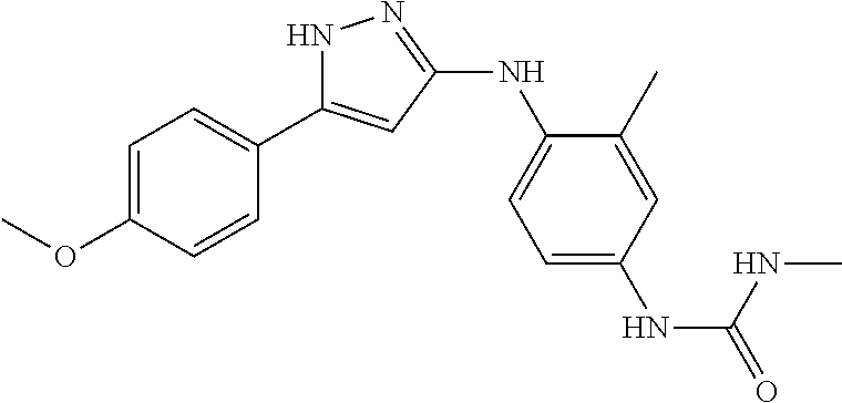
N1C(C2=CC=C(OC)C=C2)=CC(NC2=CC=C(NC(=O)NC)C=C2C)=N1
